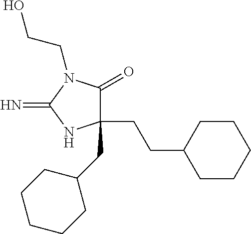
C1(CC2CCCCC2)(CCC2CCCCC2)C(=O)N(CCO)C(=N)N1
